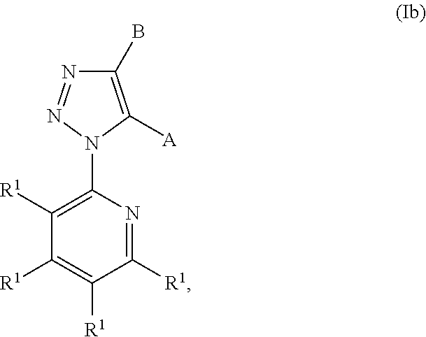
C1(N2N=NC(B)=C2[A])=C([R1])C([R1])=C([R1])C([R1])=N1
